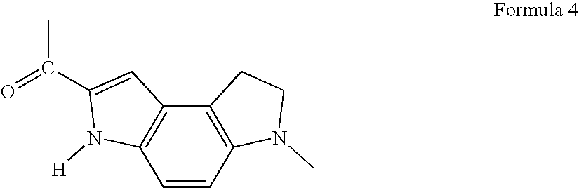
C12=C(C=CC3=C1CCN3C)N([H])C(C(=O)C)=C2
